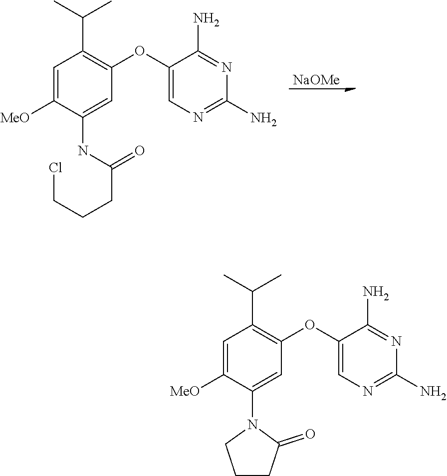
C1=C([MeO])C(N2CCCC2=O)=CC(OC2=CN=C(N)N=C2N)=C1C(C)C.C1=C([MeO])C(NC(CCCCl)=O)=CC(OC2=CN=C(N)N=C2N)=C1C(C)C.[NaOMe]
